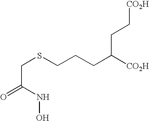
C(C(NO)=O)SCCCC([CO2H])CC[CO2H]
